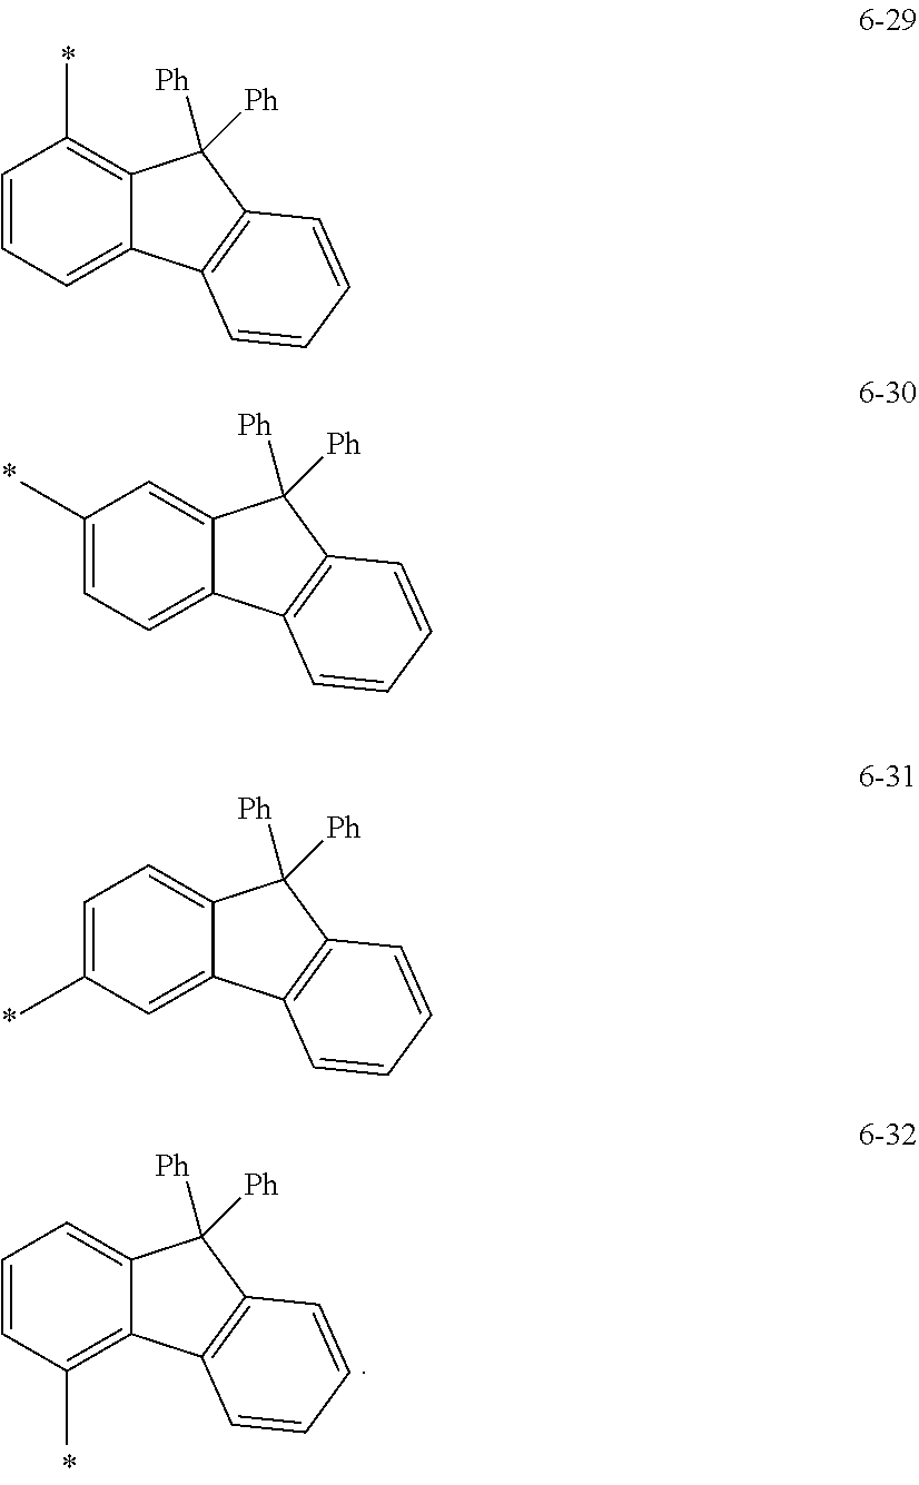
C1=CC=C2C(=C1C)C([Ph])([Ph])C1=C2C=CC=C1.C1(C)=CC=C2C(=C1)C([Ph])([Ph])C1=C2C=CC=C1.C1=C(C)C=C2C(=C1)C([Ph])([Ph])C1=C2C=CC=C1.C1=CC(C)=C2C(=C1)C([Ph])([Ph])C1=C2C=CC=C1
